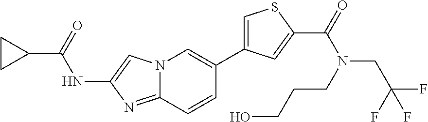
N12C(=NC(NC(C3CC3)=O)=C1)C=CC(C1=CSC(C(=O)N(CC(F)(F)F)CCCO)=C1)=C2
